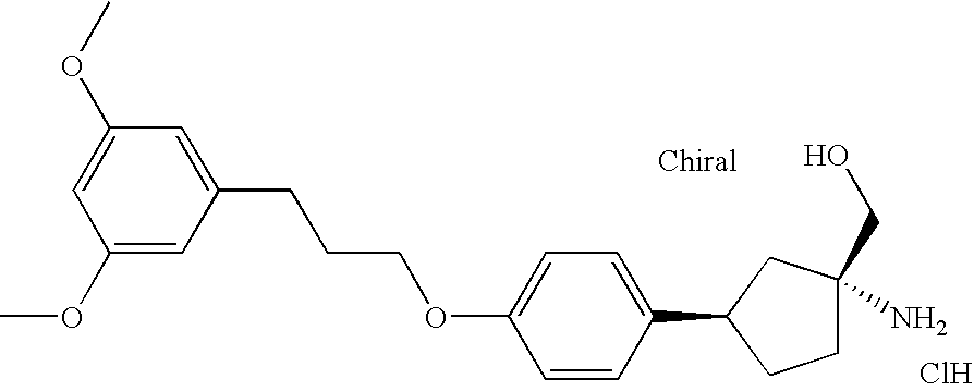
Cl.C1=CC(C2CCC(N)(CO)C2)=CC=C1OCCCC1=CC(OC)=CC(OC)=C1
